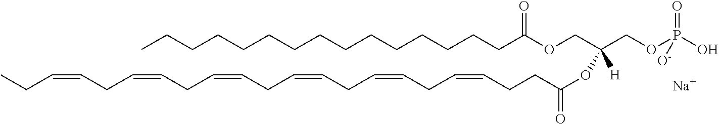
[Na].CCCCCCCCCCCCCCCC(OCC(COP(O)(=O)[O-])(OC(=O)CCC=CCC=CCC=CCC=CCC=CCC=CCC)[H])=O
